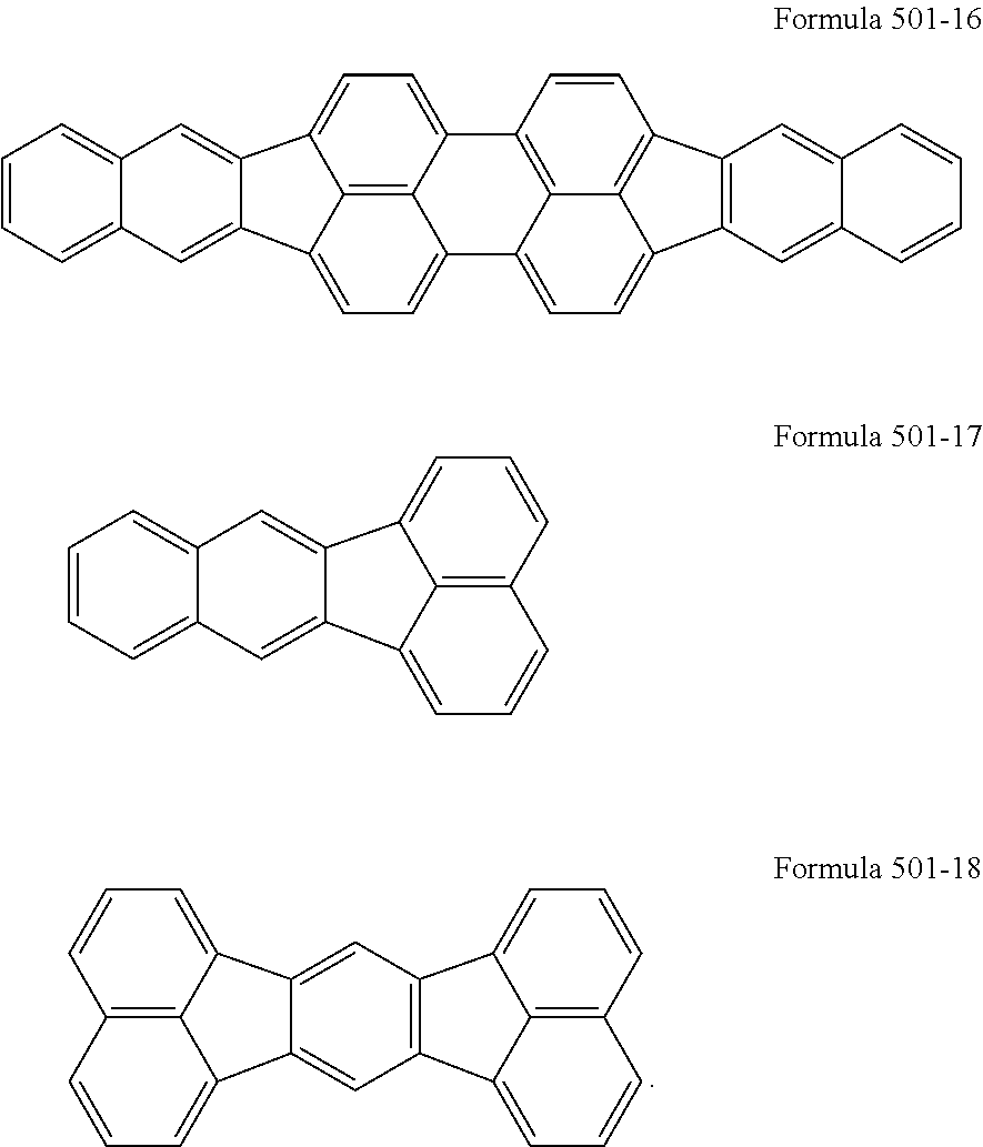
C12=C3C=CC=C1C1=C(C2=CC=C3)C=C2C3=CC=CC4=C3C(=CC=C4)C2=C1.C1=CC2=C3C4=C1C1=C(C=C5C(=C1)C=CC=C5)C4=CC=C3C1=CC=C3C4=C1C2=CC=C4C1=CC2=CC=CC=C2C=C31.C12=C3C=CC=C1C1=CC4=CC=CC=C4C=C1C2=CC=C3
